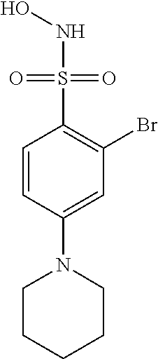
C1=CC(N2CCCCC2)=CC(Br)=C1S(NO)(=O)=O
